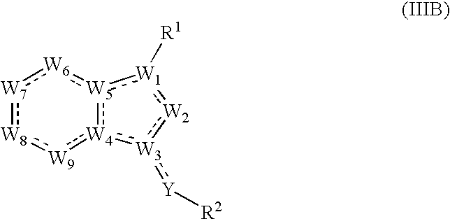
[W4]12:[W5](:[W1]([R1]):[W2]:[W3]:1:[Y][R2]):[W6]:[W7]:[W8]:[W9]:2
